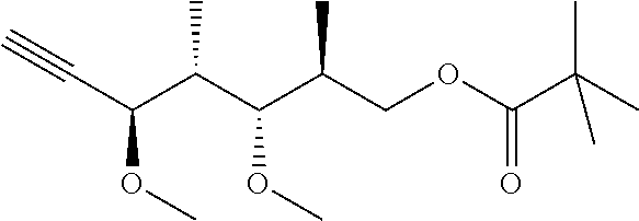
C#CC(C(C(C(COC(C(C)(C)C)=O)C)OC)C)OC
